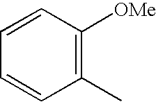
C1(C)=C([OMe])C=CC=C1
